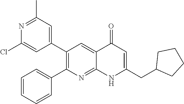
N1=C(C)C=C(C2=C(C3=CC=CC=C3)N=C3C(=C2)C(=O)C=C(CC2CCCC2)N3)C=C1Cl
